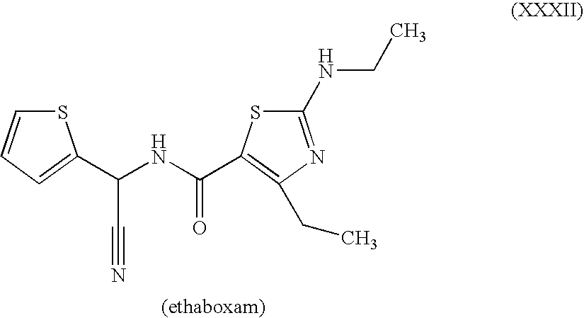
S1C=CC=C1C(NC(C1=C(CC)N=C(NCC)S1)=O)C#N
